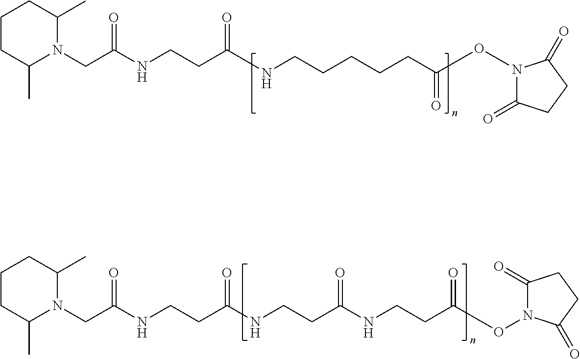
C1CC(C)N(CC(NCCC(=O)NCCC(=O)NCCC(=O)ON2C(=O)CCC2=O)=O)C(C)C1.C1CC(C)N(CC(NCCC(NCCCCCC(ON2C(=O)CCC2=O)=O)=O)=O)C(C)C1
